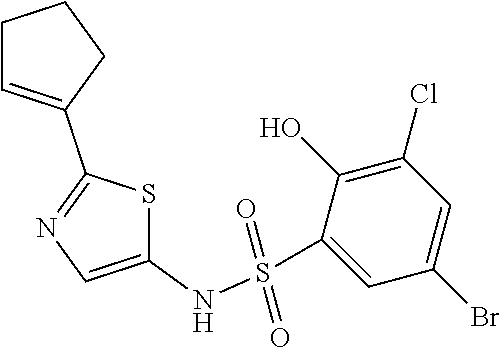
C1C=C(C2=NC=C(NS(=O)(=O)C3=CC(Br)=CC(Cl)=C3O)S2)CC1
